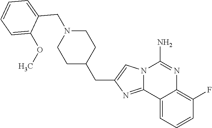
C12=CC=CC(F)=C1N=C(N)N1C2=NC(CC2CCN(CC3=CC=CC=C3OC)CC2)=C1
